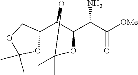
C1(C2C(C(C([OMe])=O)N)OC(C)(C)O2)COC(C)(C)O1
